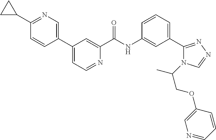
C1(C2CC2)=NC=C(C2=CC=NC(C(NC3=CC(C4=NN=CN4C(C)COC4=CN=CC=C4)=CC=C3)=O)=C2)C=C1
